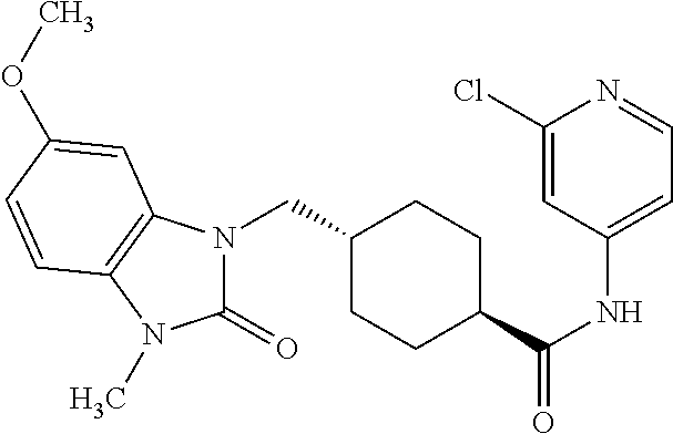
C1(CN2C(=O)N(C)C3=C2C=C(OC)C=C3)CCC(C(NC2=CC=NC(Cl)=C2)=O)CC1
